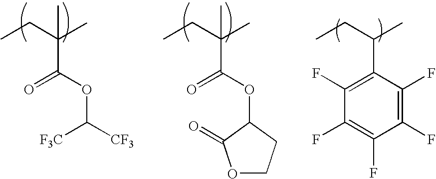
CCC(C)(C(=O)OC1C(=O)OCC1)C.CCC(C)C1=C(F)C(F)=C(F)C(F)=C1F.CCC(C)(C(=O)OC([F3C])[CF3])C
